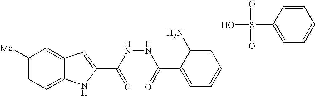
C1([Me])=CC=C2C(=C1)C=C(C(NNC(C1=CC=CC=C1N)=O)=O)N2.C1(S(O)(=O)=O)=CC=CC=C1
